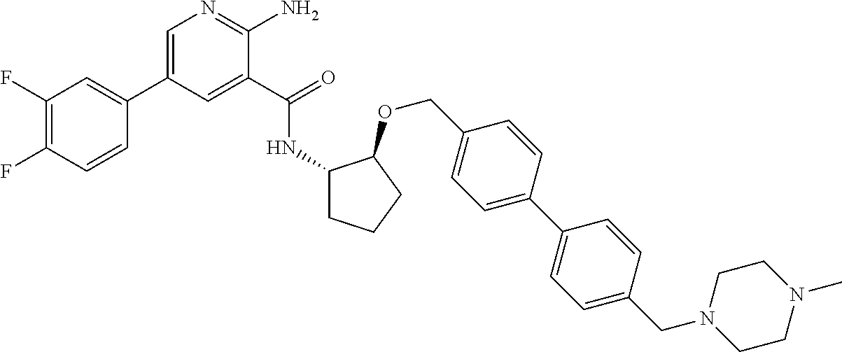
C1=C(C2=CC(F)=C(F)C=C2)C=C(C(=O)NC2CCCC2OCC2=CC=C(C3=CC=C(CN4CCN(C)CC4)C=C3)C=C2)C(N)=N1
